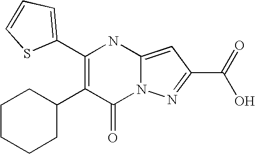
C1(=O)N2C(=CC(C(=O)O)=N2)NC(C2=CC=CS2)=C1C1CCCCC1
